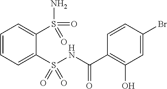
C1=CC=C(S(NC(C2=C(O)C=C(Br)C=C2)=O)(=O)=O)C(S(N)(=O)=O)=C1
